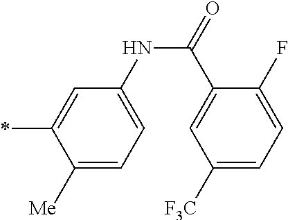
C1([Me])=CC=C(NC(C2=CC([F3C])=CC=C2F)=O)C=C1*
